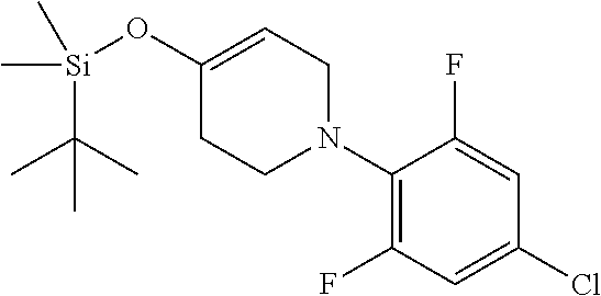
C1(N2CC=C(O[Si](C)(C(C)(C)C)C)CC2)=C(F)C=C(Cl)C=C1F
